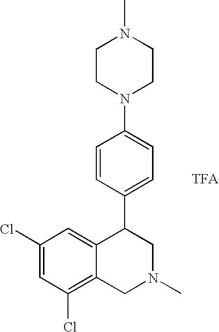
C1CN(C2=CC=C(C3C4=CC(Cl)=CC(Cl)=C4CN(C)C3)C=C2)CCN1C
